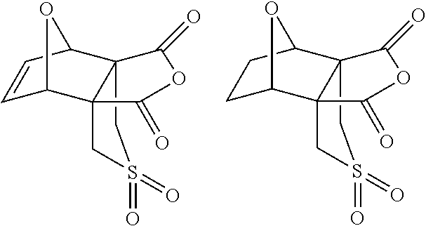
C123CS(=O)(=O)CC1(C1C=CC2O1)C(=O)OC3=O.C123CS(=O)(=O)CC1(C1CCC2O1)C(=O)OC3=O
